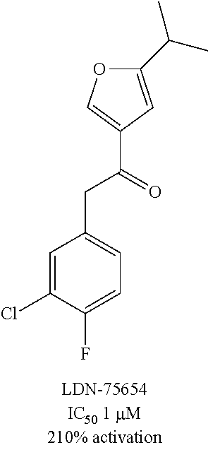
C1=C(Cl)C(F)=CC=C1CC(=O)C1=COC(C(C)C)=C1
